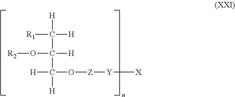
[H]C(C(C([H])(O[Z][Y][X])[H])(O[R2])[H])([H])[R1]
